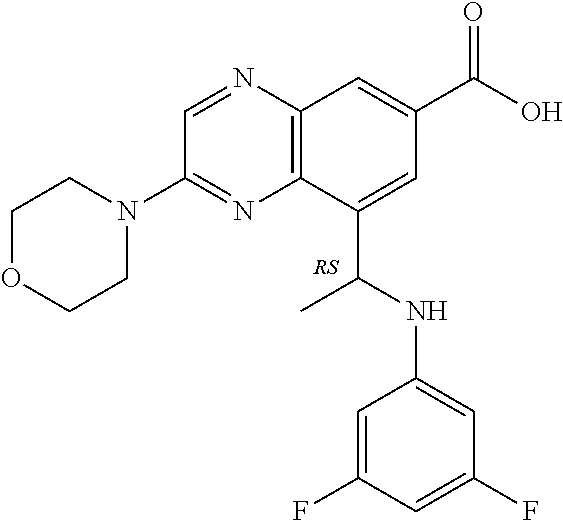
C12=C(C(C(NC3=CC(F)=CC(F)=C3)C)=CC(C(O)=O)=C1)N=C(N1CCOCC1)C=N2
